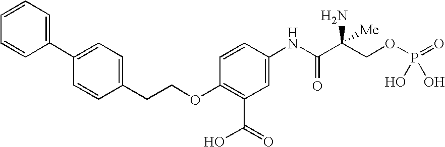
C1=CC=CC(C2=CC=C(CCOC3=C(C(=O)O)C=C(NC(C(COP(=O)(O)O)(N)[Me])=O)C=C3)C=C2)=C1
